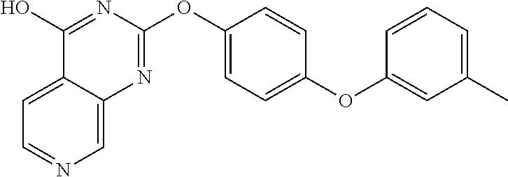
C1=C2C(=CN=C1)N=C(OC1=CC=C(OC3=CC(C)=CC=C3)C=C1)N=C2O
